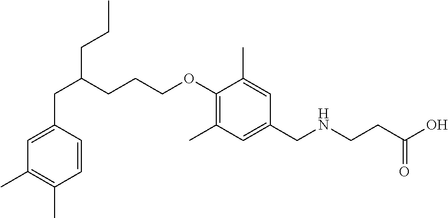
C1=C(CC(CCCOC2=C(C)C=C(CNCCC(=O)O)C=C2C)CCC)C=CC(C)=C1C
